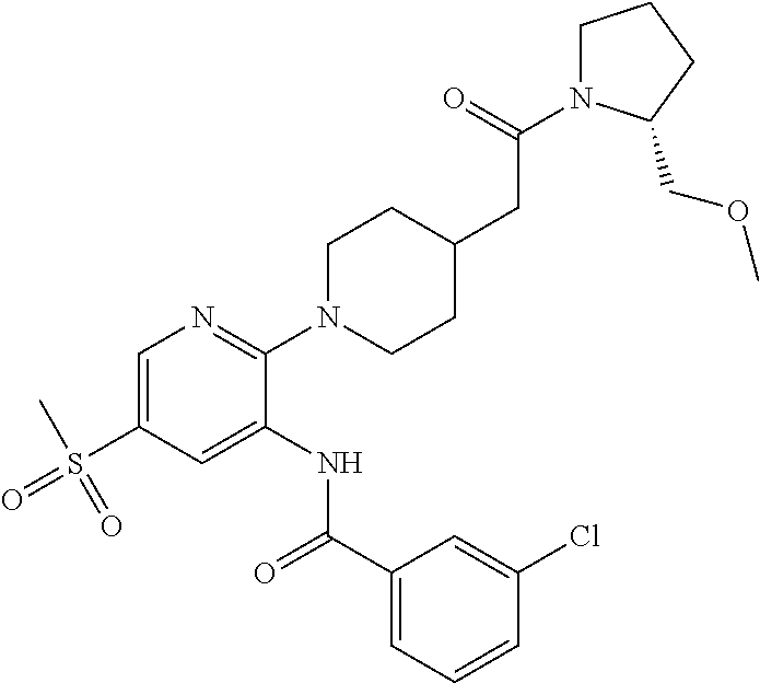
C1=C(S(C)(=O)=O)C=C(NC(C2=CC=CC(Cl)=C2)=O)C(N2CCC(CC(=O)N3CCCC3COC)CC2)=N1
